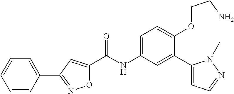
O1C(C(=O)NC2=CC=C(OCCN)C(C3=CC=NN3C)=C2)=CC(C2=CC=CC=C2)=N1
